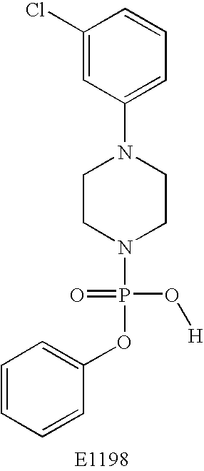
C1(Cl)=CC(N2CCN(P(OC3=CC=CC=C3)(=O)O[H])CC2)=CC=C1
